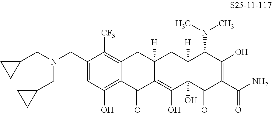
C1=C(CN(CC2CC2)CC2CC2)C([CF3])=C2C(=C1O)C(=O)C1=C(O)C3(O)C([H])(CC1([H])C2)C(N(C)C)C(O)=C(C(N)=O)C3=O
